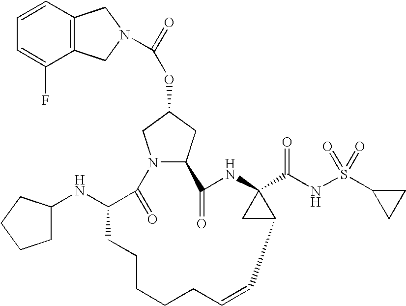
C12=C(C=CC=C1F)CN(C(=O)OC1CN3C(C1)C(=O)NC1(C(NS(C4CC4)(=O)=O)=O)CC1C=CCCCCCC(NC1CCCC1)C3=O)C2
